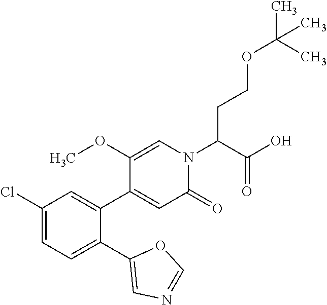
C1=C(OC)C(C2=CC(Cl)=CC=C2C2=CN=CO2)=CC(=O)N1C(C(O)=O)CCOC(C)(C)C
